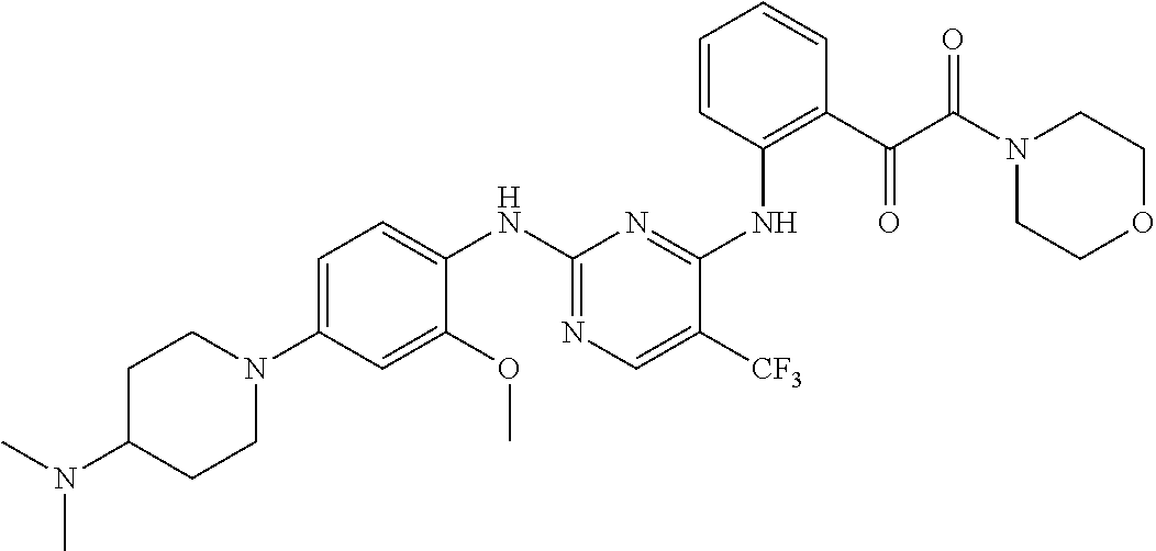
C1C(N(C)C)CCN(C2=CC=C(NC3=NC=C([CF3])C(NC4=C(C(C(N5CCOCC5)=O)=O)C=CC=C4)=N3)C(OC)=C2)C1
